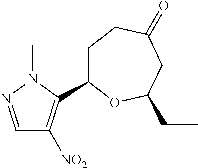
C1=NN(C)C(C2CCC(=O)CC(CC)O2)=C1[NO2]
